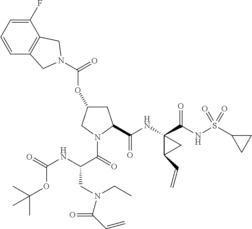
O=C(OC1CC(C(NC2(C(NS(C3CC3)(=O)=O)=O)C(C=C)C2)=O)N(C(=O)C(NC(=O)OC(C)(C)C)CN(CC)C(C=C)=O)C1)N1CC2=C(C(F)=CC=C2)C1
